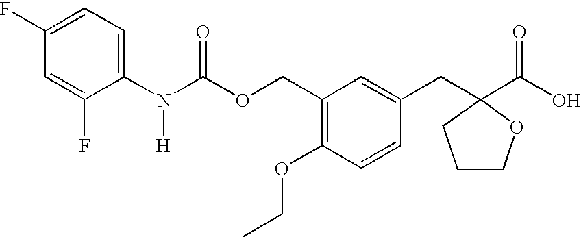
C1(F)=CC=C(N(C(OCC2=C(OCC)C=CC(CC3(C(O)=O)OCCC3)=C2)=O)[H])C(F)=C1
